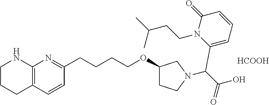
[HCOOH].N1(CCC(C)C)C(=O)C=CC=C1C(C(O)=O)N1CC(OCCCCC2=NC3=C(C=C2)CCCN3)CC1
